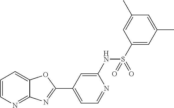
C1=CN=C2C(=C1)OC(C1=CC=NC(NS(C3=CC(C)=CC(C)=C3)(=O)=O)=C1)=N2
